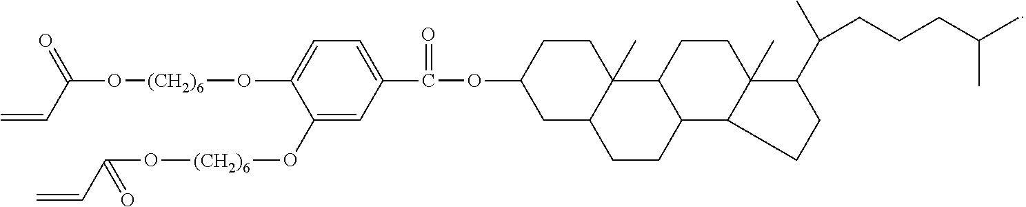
C1(O[(CH2)6]OC(C=C)=O)=CC(C(=O)OC2CC3C(C)(CC2)C2C(CC3)C3C(C)(CC2)C(C(CCCC(C)C)C)CC3)=CC=C1O[(CH2)6]OC(=O)C=C
